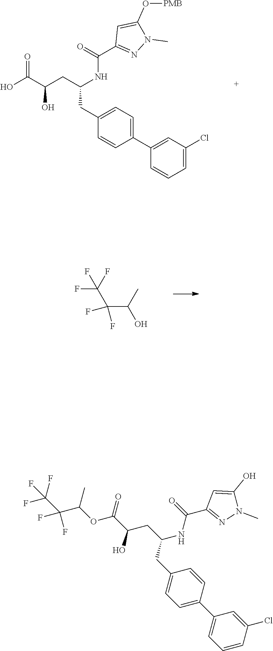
OC(C(O)CC(CC1=CC=C(C2=CC(Cl)=CC=C2)C=C1)NC(C1=NN(C)C(O[PMB])=C1)=O)=O.FC(F)(F)C(C(C)O)(F)F.C(C(C)OC(C(O)CC(CC1=CC=C(C2=CC=CC(Cl)=C2)C=C1)NC(C1=NN(C)C(O)=C1)=O)=O)(C(F)(F)F)(F)F
